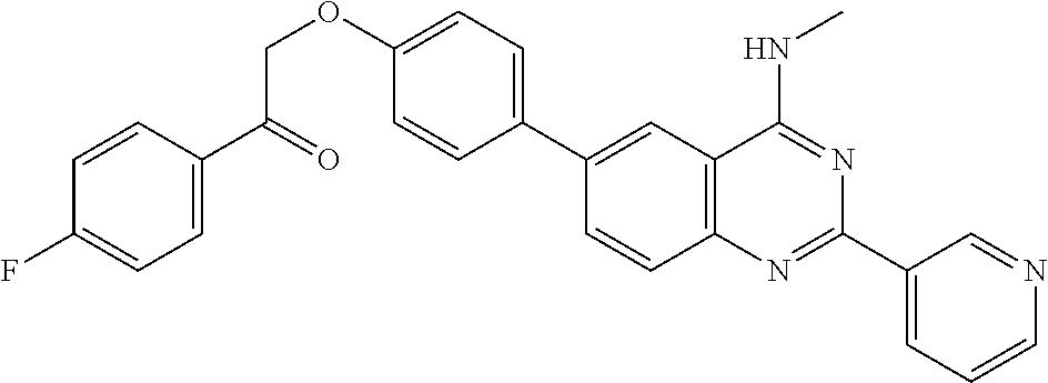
C1(C2=CC3=C(C=C2)N=C(C2=CC=CN=C2)N=C3NC)=CC=C(OCC(C2=CC=C(F)C=C2)=O)C=C1
